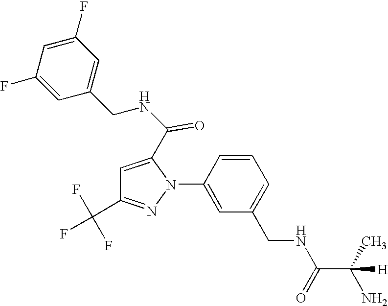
C1=CC(N2C(C(NCC3=CC(F)=CC(F)=C3)=O)=CC(C(F)(F)F)=N2)=CC(CNC(C(C)(N)[H])=O)=C1
